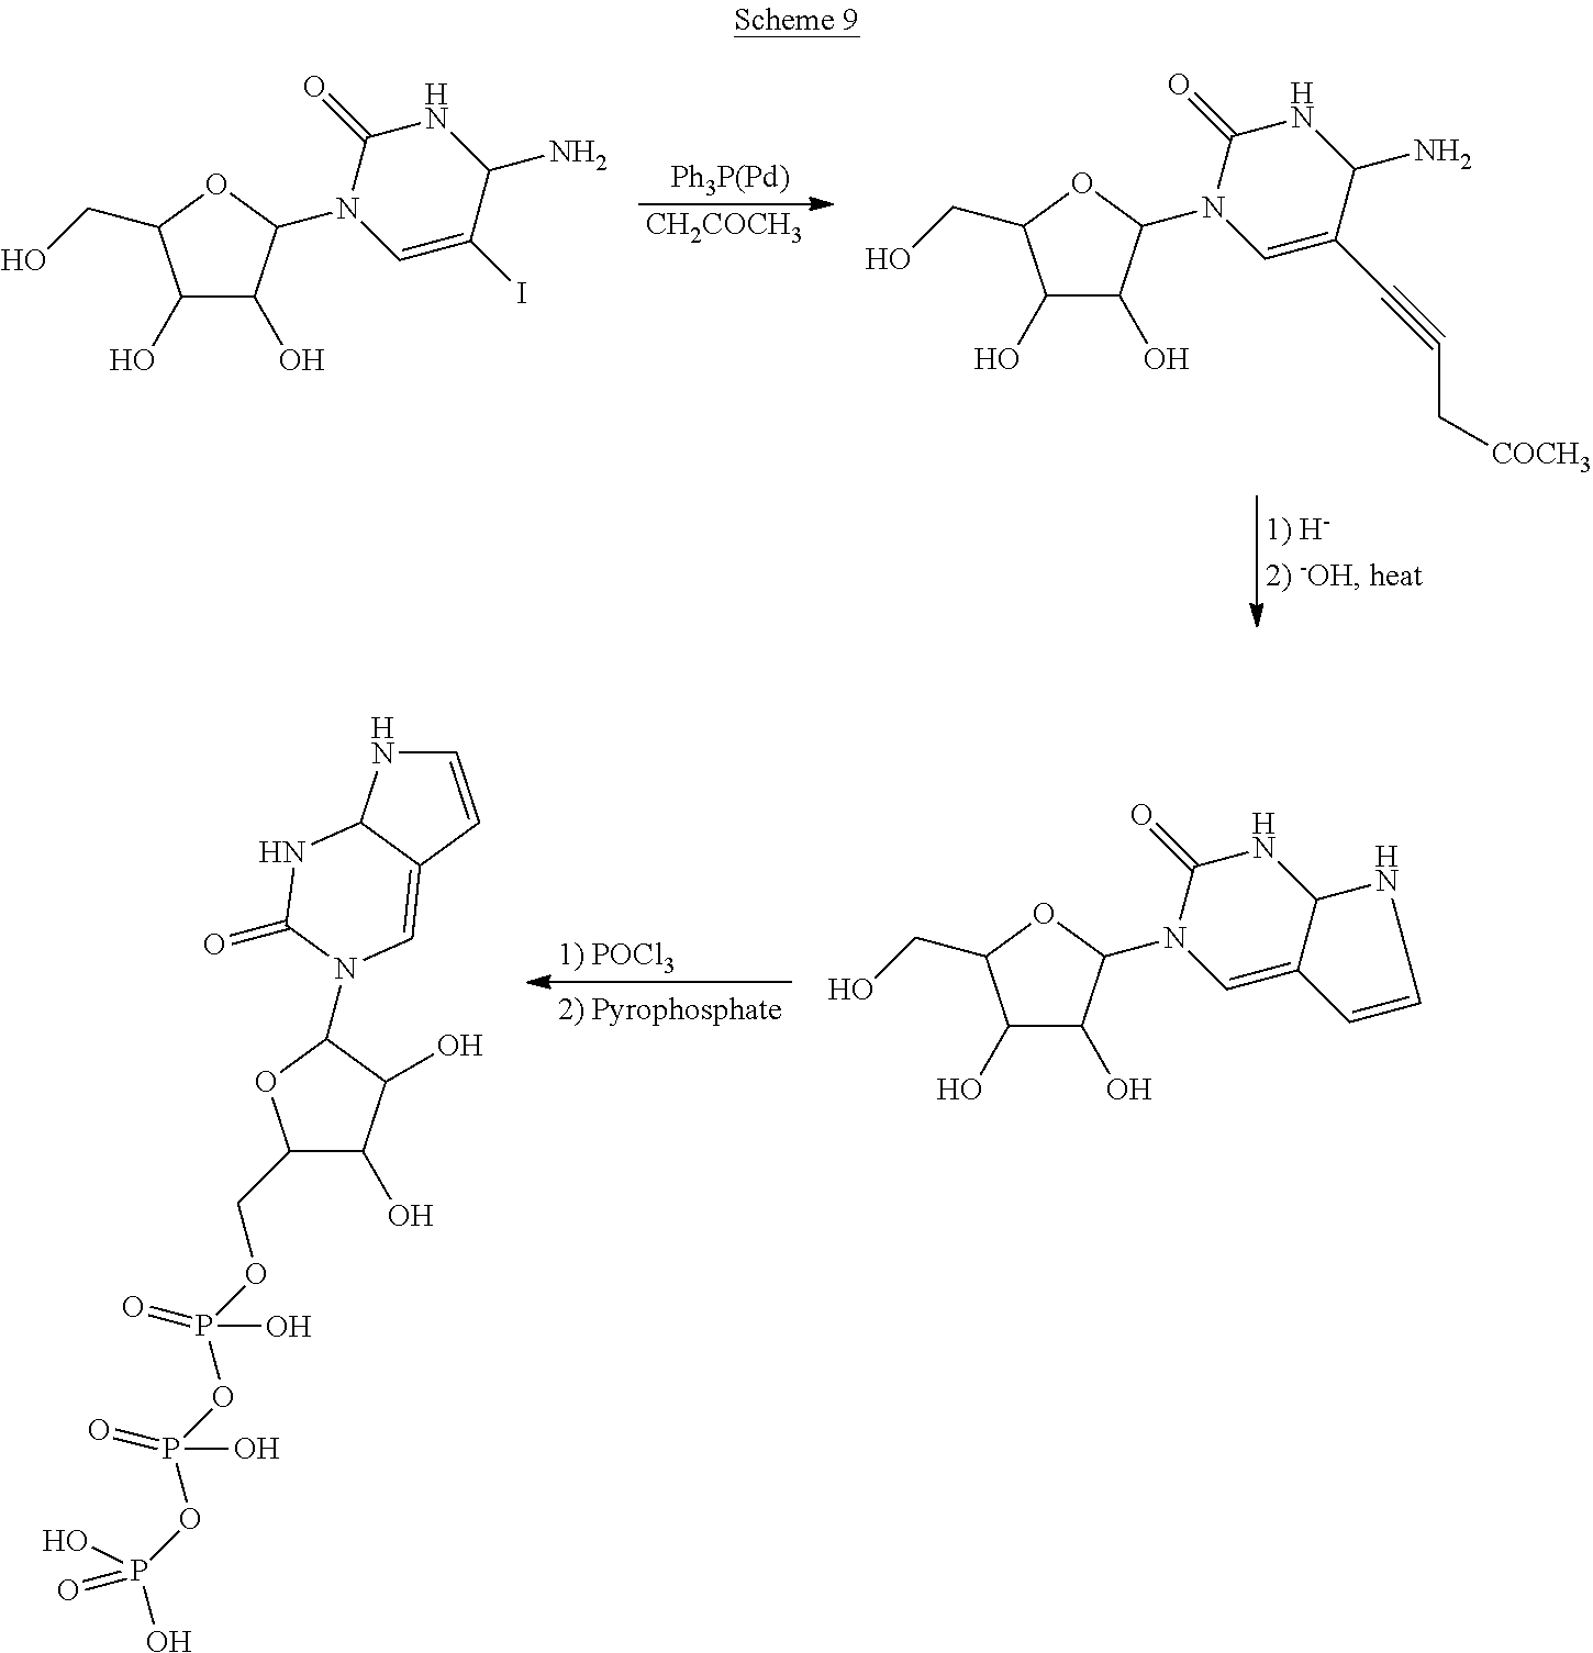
C1(O)C(O)C(N2C=C3C(NC2=O)NC=C3)OC1CO.C1=CC2=CN(C3C(O)C(O)C(COP(O)(=O)OP(O)(=O)OP(O)(=O)O)O3)C(=O)NC2N1.C1(O)C(O)C(N2C=C(I)C(N)NC2=O)OC1CO.[CH2COCH3].C1(O)C(O)C(N2C=C(C#CC[COCH3])C(N)NC2=O)OC1CO.[Ph3P(Pd)]
